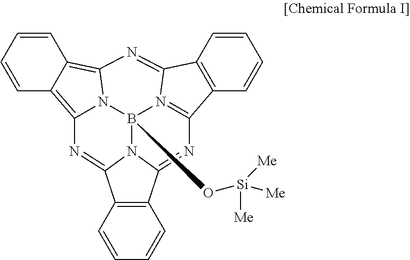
C1=CC=CC2=C1C1=NC3=C4C=CC=CC4=C4N=C5C6=C(C=CC=C6)C6=N5B(O[Si]([Me])([Me])[Me])(N1C2=N6)N34
